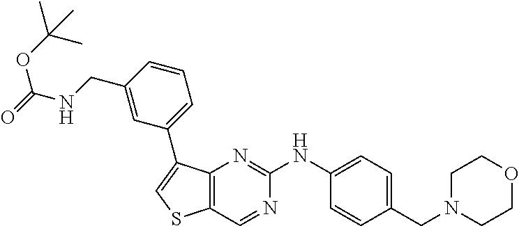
C1=C(NC2=NC3=C(C=N2)SC=C3C2=CC=CC(CNC(=O)OC(C)(C)C)=C2)C=CC(CN2CCOCC2)=C1
